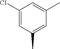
C1(Cl)=CC(C)=CC(C)=C1
